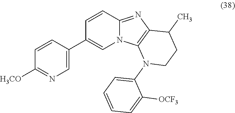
C1(C2=CN3C(=NC4=C3N(C3=CC=CC=C3[OCF3])CCC4C)C=C2)=CN=C([H3CO])C=C1
